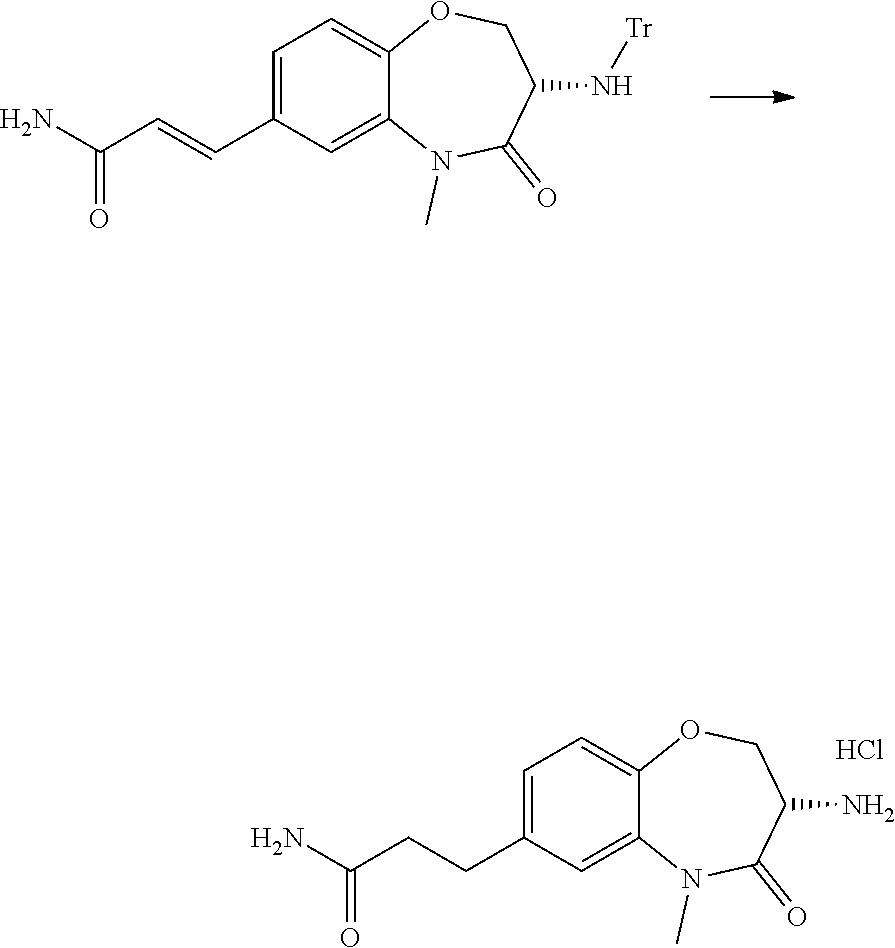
NC(C=CC1=CC=C2C(=C1)N(C)C(=O)C(N[Tr])CO2)=O.NC(CCC1=CC=C2C(=C1)N(C)C(=O)C(N)CO2)=O.Cl
